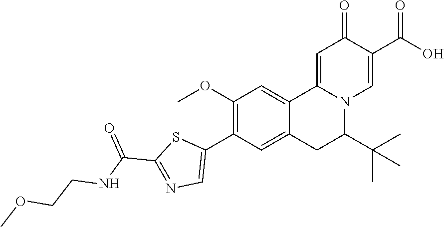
O(C)C1=C(C2=CN=C(C(NCCOC)=O)S2)C=C2C(=C1)C1=CC(=O)C(C(=O)O)=CN1C(C(C)(C)C)C2
